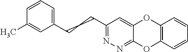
C1(CCCC2=CC=CC(C)=C2)=NN=C2C(=C1)OC1=C(O2)C=CC=C1
